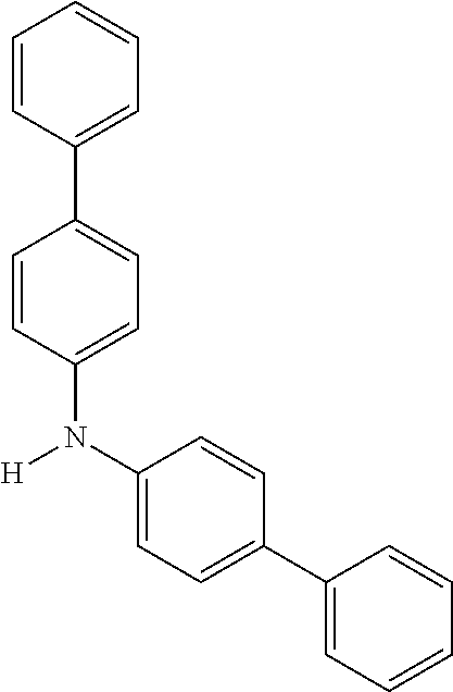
C1=CC(C2=CC=C(N([H])C3=CC=C(C4=CC=CC=C4)C=C3)C=C2)=CC=C1
